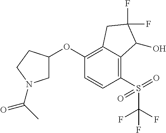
C1(OC2CN(C(C)=O)CC2)=C2C(=C(S(C(F)(F)F)(=O)=O)C=C1)C(O)C(F)(F)C2
